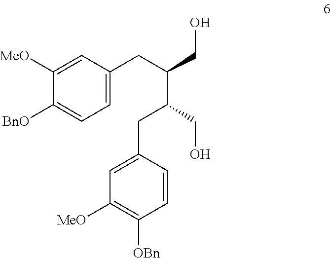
C1([MeO])=CC(CC(C(CC2=CC([MeO])=C([OBn])C=C2)CO)CO)=CC=C1[BnO]
